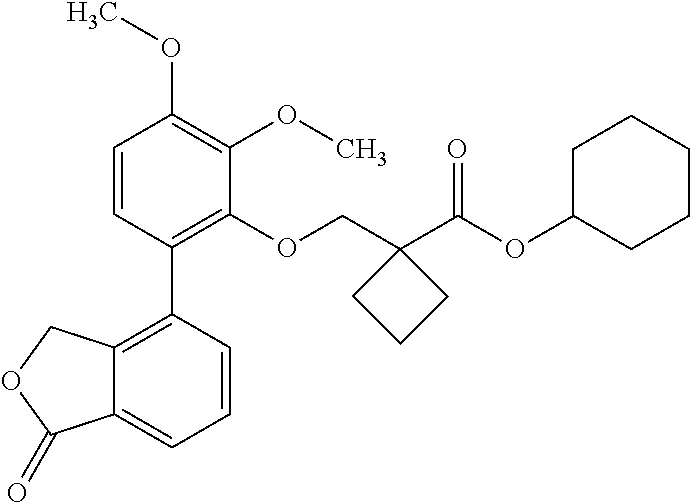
C1=CC(C2=C3C(=CC=C2)C(=O)OC3)=C(OCC2(C(OC3CCCCC3)=O)CCC2)C(OC)=C1OC
